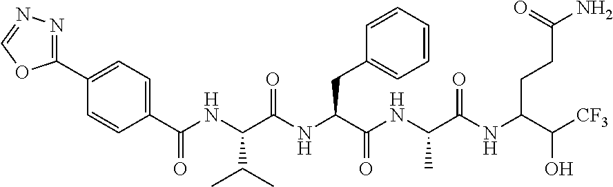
C1=CC(C(NC(C(NC(C(NC(C(NC(C([CF3])O)CCC(N)=O)=O)C)=O)CC2=CC=CC=C2)=O)C(C)C)=O)=CC=C1C1=NN=CO1
